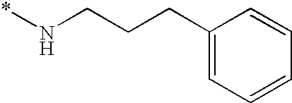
C1(CCCN*)=CC=CC=C1
